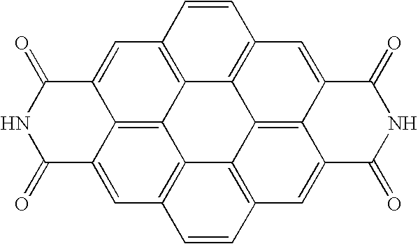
C12=C3C=CC4=C1C1=C5C(=C4)C(=O)NC(=O)C5=CC4=C1C1=C(C=C4)C=C4C(=C21)C(=C3)C(=O)NC4=O
